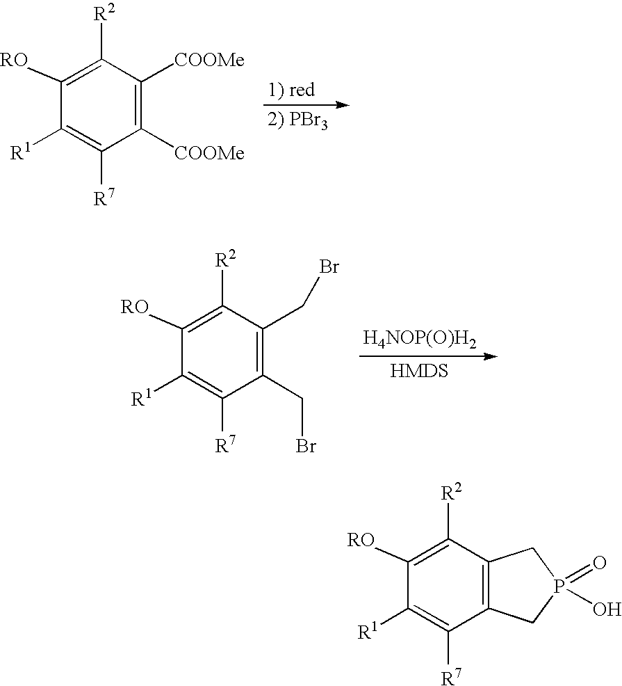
C1([R2])=C([RO])C([R1])=C([R7])C([COOMe])=C1[COOMe].[H4NOP(O)H2].C1([R2])=C([RO])C([R1])=C([R7])C(CBr)=C1CBr.C1([R2])=C([RO])C([R1])=C([R7])C2=C1CP(=O)(O)C2
